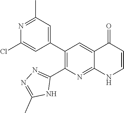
N1=C(C)C=C(C2=C(C3=NN=C(C)N3)N=C3C(=C2)C(=O)C=CN3)C=C1Cl
